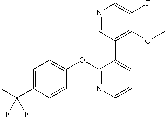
C1=C(C(C)(F)F)C=CC(OC2=NC=CC=C2C2=C(OC)C(F)=CN=C2)=C1
